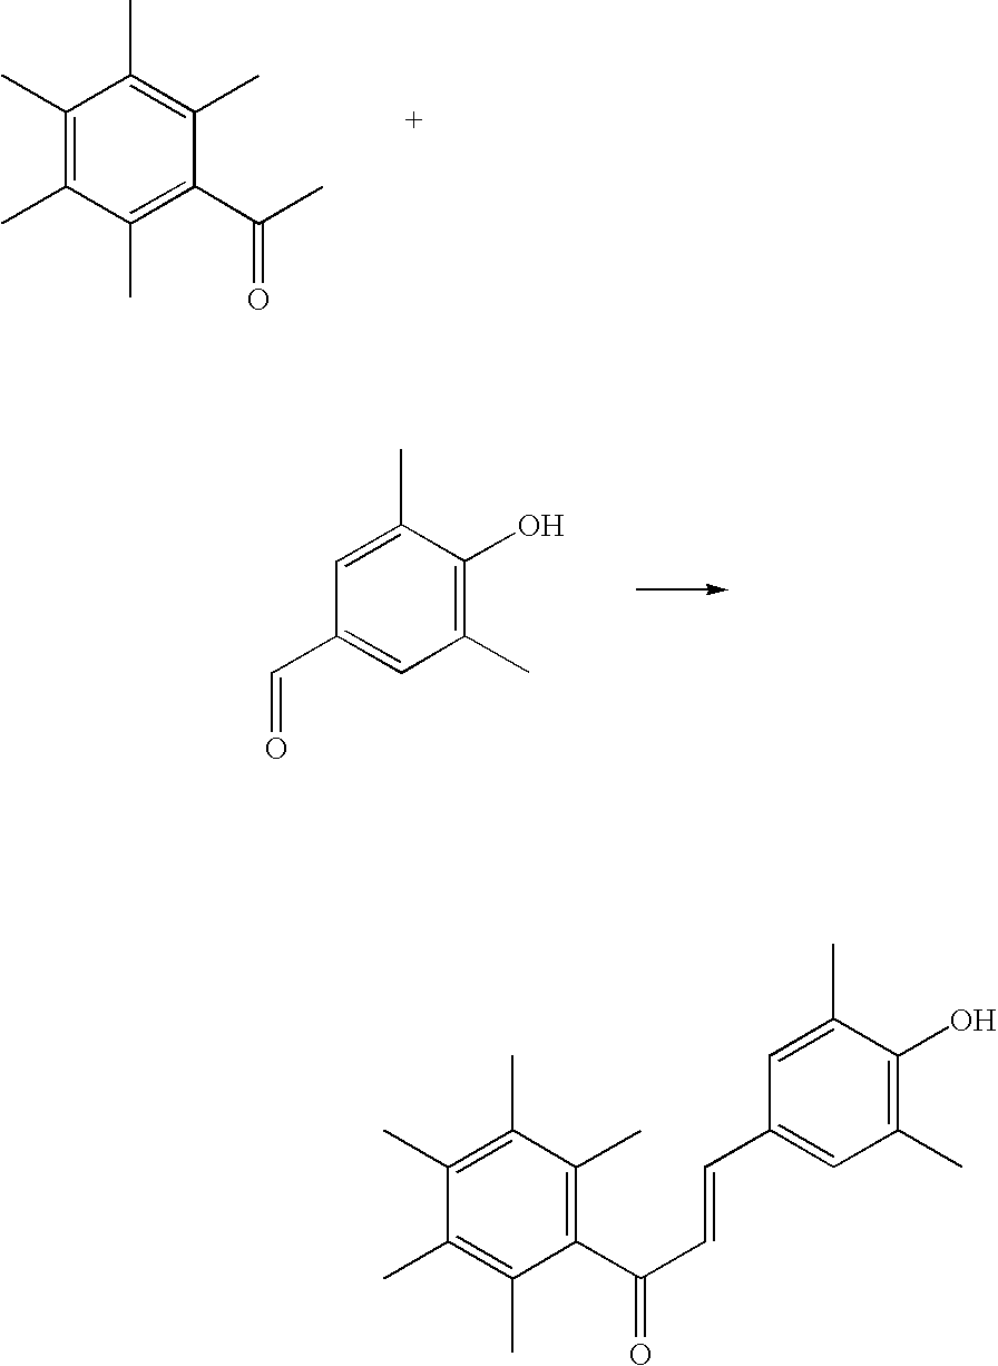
C1(C)=C(C)C(C)=C(C(C)=O)C(C)=C1C.C1(C=O)=CC(C)=C(O)C(C)=C1.C1(C)=C(C)C(C)=C(C(=O)C=CC2=CC(C)=C(O)C(C)=C2)C(C)=C1C
